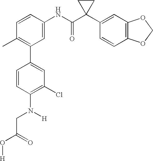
C1(NC(C2(C3=CC4=C(C=C3)OCO4)CC2)=O)=CC(C2=CC(Cl)=C(N(CC(O[H])=O)[H])C=C2)=C(C)C=C1
